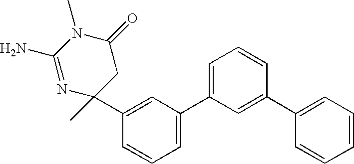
N1=C(N)N(C)C(=O)CC1(C)C1=CC(C2=CC=CC(C3=CC=CC=C3)=C2)=CC=C1
